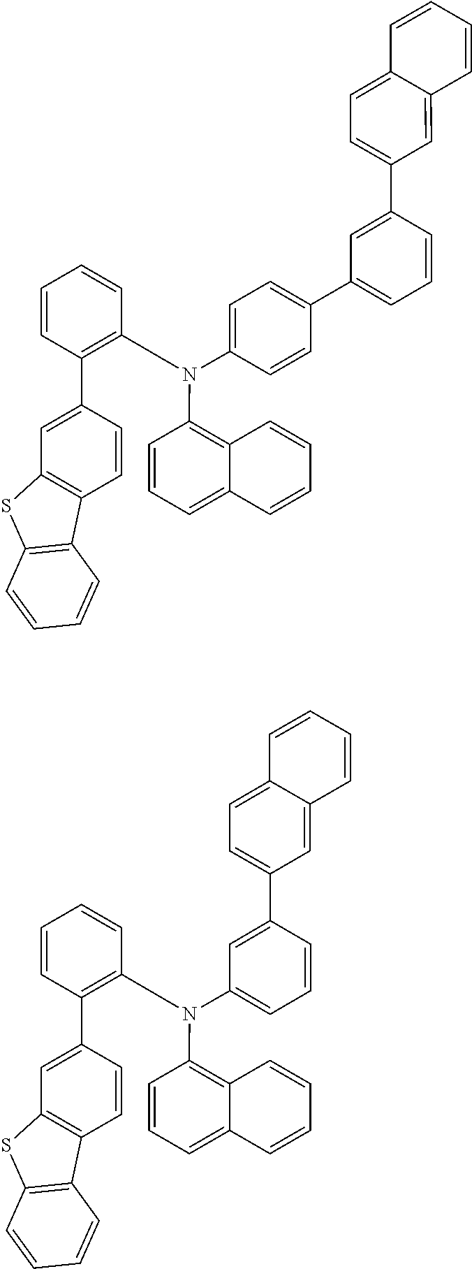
C1=CC(C2=CC3=C(C=C2)C2=C(S3)C=CC=C2)=C(N(C2=CC=C(C3=CC=CC(C4=CC=C5C(=C4)C=CC=C5)=C3)C=C2)C2=C3C(=CC=C2)C=CC=C3)C=C1.C1=CC(C2=CC3=C(C=C2)C2=C(S3)C=CC=C2)=C(N(C2=C3C(=CC=C2)C=CC=C3)C2=CC=CC(C3=CC=C4C(=C3)C=CC=C4)=C2)C=C1
